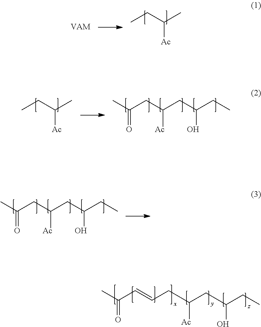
CC(C=CCC(CC(CC)O)[Ac])=O.CCC(C)[Ac].[VAM].CCC(C)[Ac].CC(CC(CC(CC)O)[Ac])=O.CC(CC(CC(CC)O)[Ac])=O
